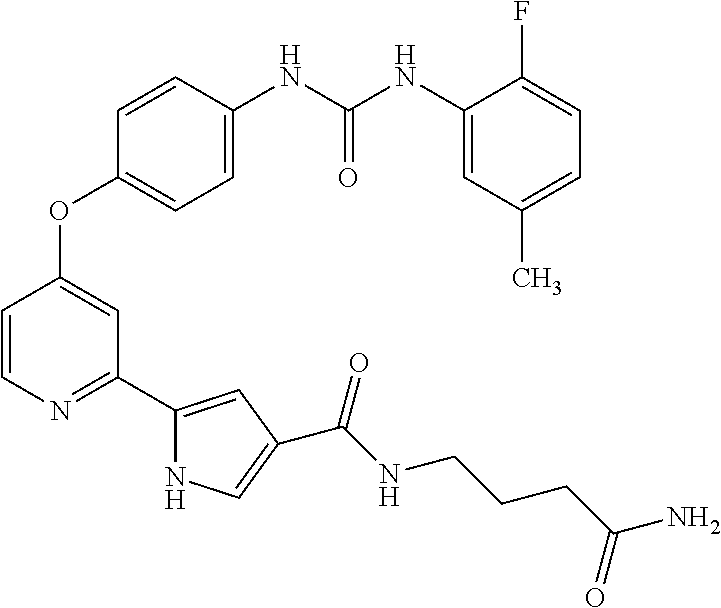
C1=C(NC(NC2=CC(C)=CC=C2F)=O)C=CC(OC2=CC(C3=CC(C(NCCCC(=O)N)=O)=CN3)=NC=C2)=C1
